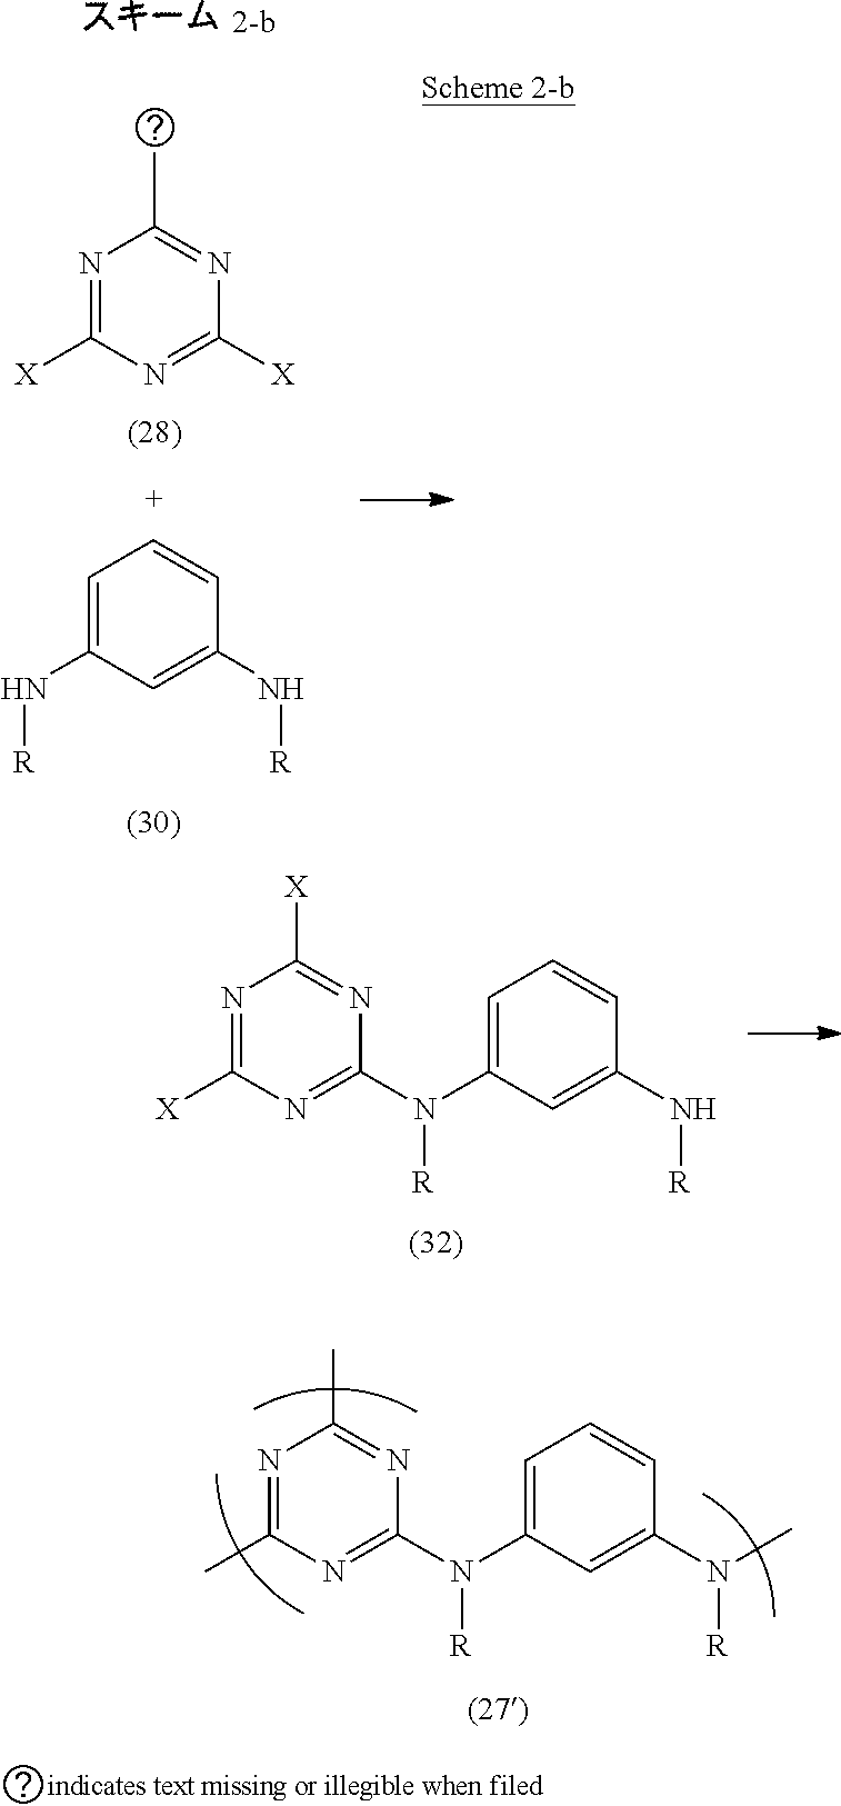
N1=C([X])N=C(N(C2=CC=CC(N[R])=C2)[R])N=C1[X].N1=C(C)N=C(N(C2=CC=CC(N(C)[R])=C2)[R])N=C1C.N1=C([X])N=C([X])N=C1C.C1=C(N[R])C=C(N[R])C=C1
